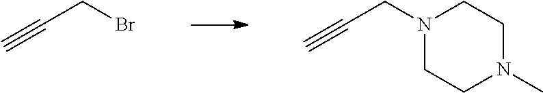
C(C#C)Br.C(C#C)N1CCN(C)CC1
